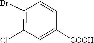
C1(Cl)=C(Br)C=CC([COOH])=C1
